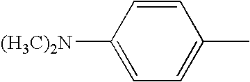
C1([(H3C)2N])=CC=C(C)C=C1
